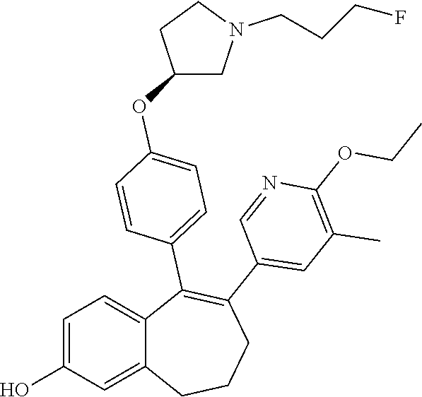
C1=C(O)C=C2C(=C1)C(C1=CC=C(OC3CN(CCCF)CC3)C=C1)=C(C1=CC(C)=C(OCC)N=C1)CCC2
